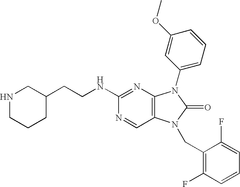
C(NC1=NC2=C(C=N1)N(CC1=C(F)C=CC=C1F)C(=O)N2C1=CC=CC(OC)=C1)CC1CNCCC1
